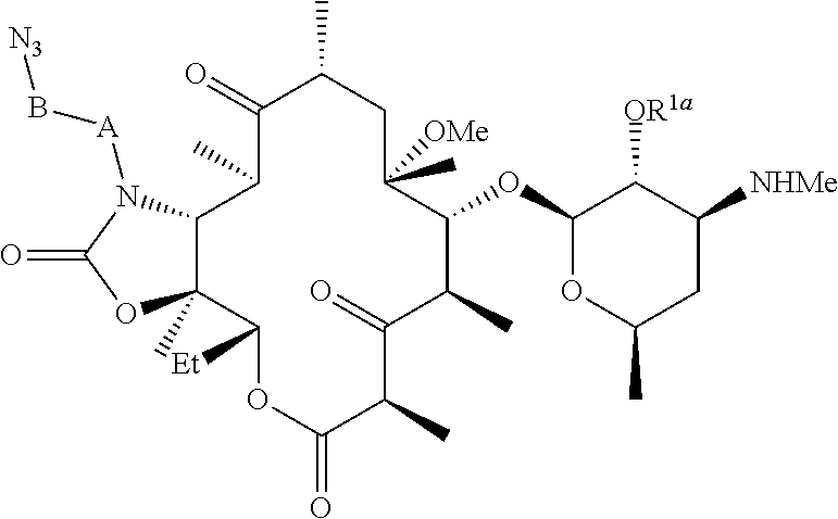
C1(=O)C(C)CC(C)([OMe])C(OC2OC(C)CC([NHMe])C2[OR1a])C(C)C(=O)C(C)C(=O)OC([Et])C2(C)C(C1C)N([A]B[N3])C(=O)O2
